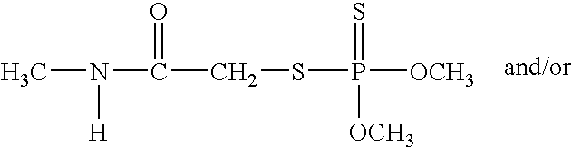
CN(C(CSP([OCH3])(=S)[OCH3])=O)[H]
